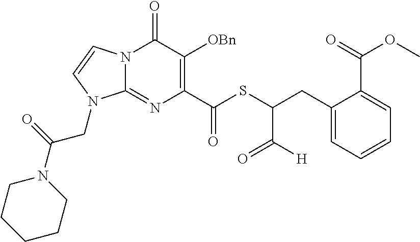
N12C(=NC(C(SC(CC3=CC=CC=C3C(=O)OC)C([H])=O)=O)=C([OBn])C1=O)N(CC(N1CCCCC1)=O)C=C2
